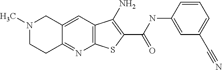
C12=C(C=C3C(=N1)CCN(C)C3)C(N)=C(C(=O)NC1=CC(C#N)=CC=C1)S2
